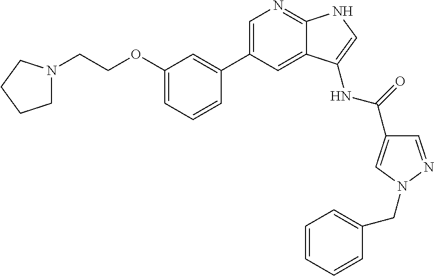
C1=C(C2=CC(OCCN3CCCC3)=CC=C2)C=C2C(=N1)NC=C2NC(C1=CN(CC2=CC=CC=C2)N=C1)=O
